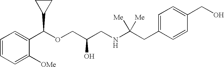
C1(C(OCC(CNC(CC2=CC=C(CO)C=C2)([Me])[Me])O)C2CC2)=CC=CC=C1[OMe]
